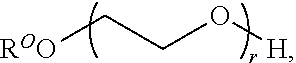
[ROO]CCO[H]
